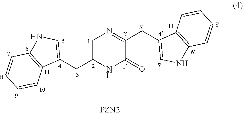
C1(CC2=CN=C(CC3=CNC4=C3C=CC=C4)C(=O)N2)=CNC2=C1C=CC=C2
